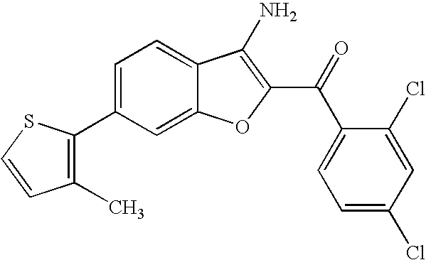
C1(C2=C(C)C=CS2)=CC=C2C(=C1)OC(C(C1=CC=C(Cl)C=C1Cl)=O)=C2N
